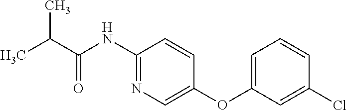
CC(C(NC1=NC=C(OC2=CC=CC(Cl)=C2)C=C1)=O)C
